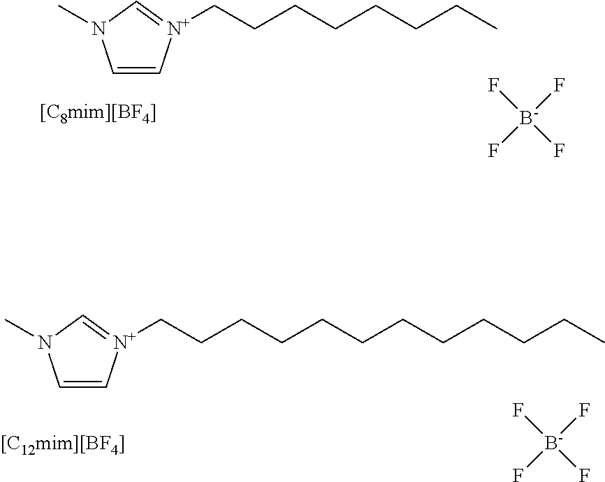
C1=C[N+](CCCCCCCC)=CN1C.F[B-](F)(F)F.C1=C[N+](CCCCCCCCCCCC)=CN1C.F[B-](F)(F)F
